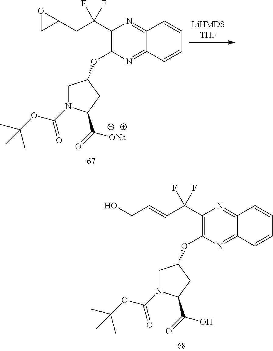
C1C(CC(C2=C(OC3CN(C(=O)OC(C)(C)C)C(C(=O)[ONa])C3)N=C3C(=N2)C=CC=C3)(F)F)O1.C(=CC(C1=C(OC2CN(C(=O)OC(C)(C)C)C(C(=O)O)C2)N=C2C(=N1)C=CC=C2)(F)F)CO
